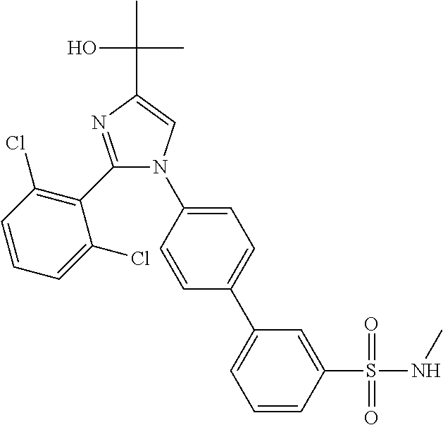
C1=CC(S(=O)(=O)NC)=CC(C2=CC=C(N3C(C4=C(Cl)C=CC=C4Cl)=NC(C(O)(C)C)=C3)C=C2)=C1
